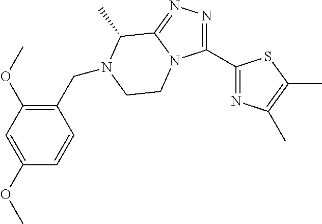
C1(C2=NC(C)=C(C)S2)=NN=C2N1CCN(CC1=C(OC)C=C(OC)C=C1)C2C
